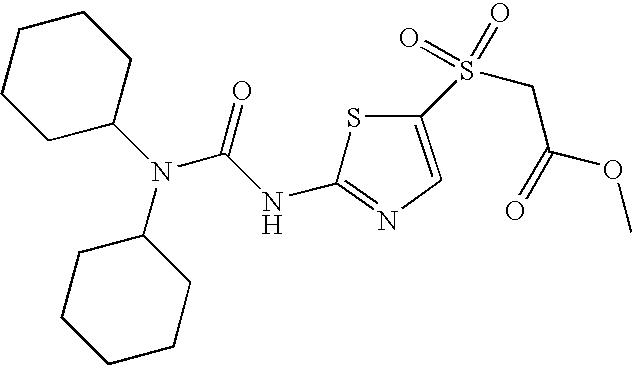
C1CCCCC1N(C(=O)NC1=NC=C(S(CC(=O)OC)(=O)=O)S1)C1CCCCC1
